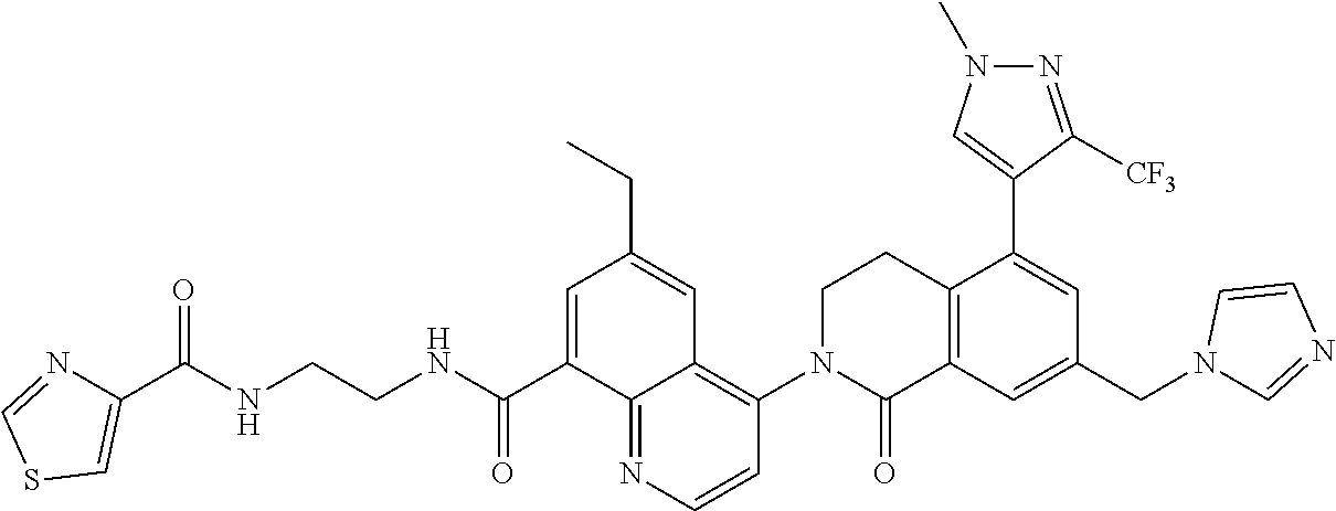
C1(C(NCCNC(C2=CC(CC)=CC3=C(N4C(=O)C5=C(CC4)C(C4=CN(C)N=C4[CF3])=CC(CN4C=NC=C4)=C5)C=CN=C23)=O)=O)=CSC=N1
